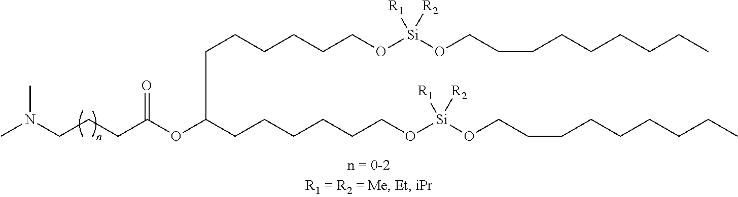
CN(CCCC(OC(CCCCCCO[Si](OCCCCCCCCC)([R1])[R2])CCCCCCO[Si](OCCCCCCCCC)([R1])[R2])=O)C
